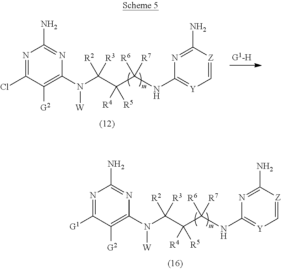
C1(N(C(C(C(NC2=[Y]C=[Z]C(N)=N2)([R6])[R7])([R5])[R4])([R2])[R3])[W])=C([G2])C([G1])=NC(N)=N1.C1(N(C(C(C(NC2=[Y]C=[Z]C(N)=N2)([R6])[R7])([R5])[R4])([R2])[R3])[W])=C([G2])C(Cl)=NC(N)=N1
